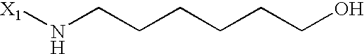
[X1]NCCCCCCO
